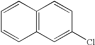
C12=C(C=C(Cl)C=C1)C=CC=C2
